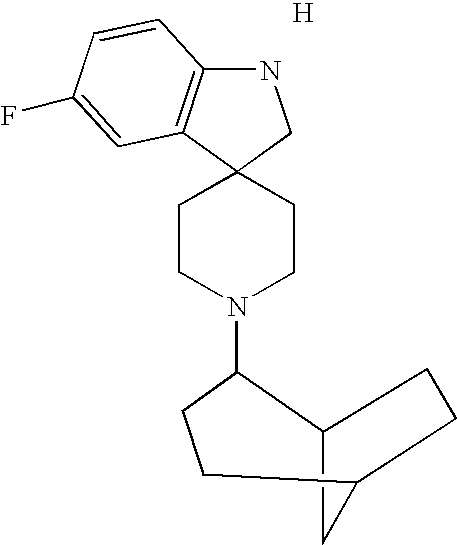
C1CN(C2CCC3CC2CC3)CCC12CNC1=C2C=C(F)C=C1.[H]
